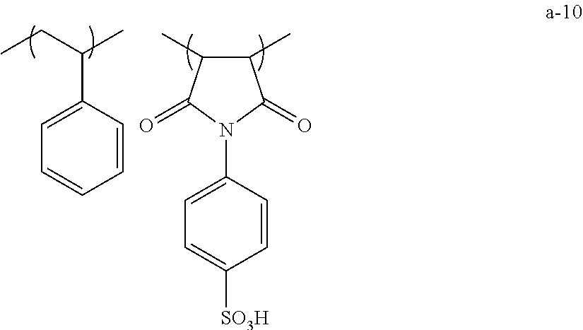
CCC(C)C1=CC=CC=C1.C1(C)C(C)C(=O)N(C2=CC=C([SO3H])C=C2)C1=O
